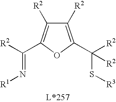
C1([R2])=C(C([R2])(S[R3])[R2])OC(C([R2])=N[R1])=C1[R2]
